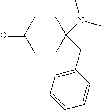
C1CC(N(C)C)(CC2=CC=CC=C2)CCC1=O
